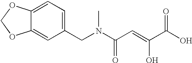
C12=CC(CN(C(C=C(C(O)=O)O)=O)C)=CC=C1OCO2
